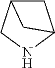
C1C2CNC1C2
